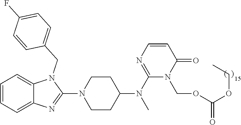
C1=CC=C2C(=C1)N(CC1=CC=C(F)C=C1)C(N1CCC(N(C3=NC=CC(=O)N3COC(=O)OCC)C)CC1)=N2
